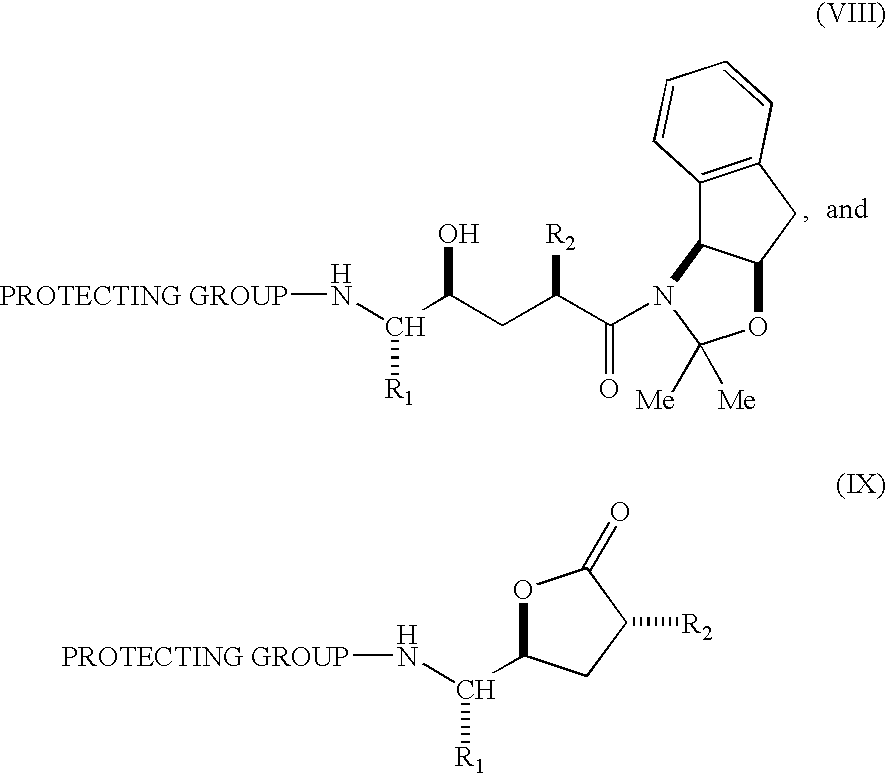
C12=C(CC3C1N(C(C(CC(C(N[PROTECTING GROUP])[R1])O)[R2])=O)C([Me])([Me])O3)C=CC=C2.O1C(C(N[PROTECTING GROUP])[R1])CC([R2])C1=O
